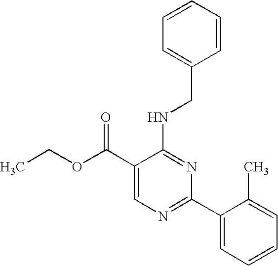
C1(C(OCC)=O)=CN=C(C2=CC=CC=C2C)N=C1NCC1=CC=CC=C1
